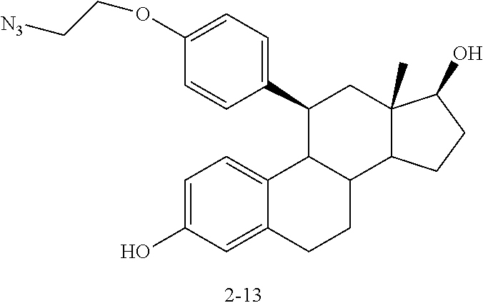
C1=C(O)C=C2C(=C1)C1C(CC2)C2C(C)(CC1C1=CC=C(OCC[N3])C=C1)C(O)CC2
